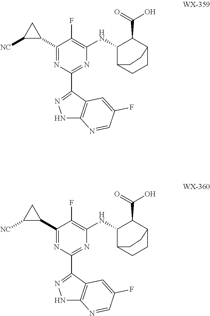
C1(C2CC2[NC])=NC(C2=NNC3=C2C=C(F)C=N3)=NC(NC2C3CCC(C2C(=O)O)CC3)=C1F.C1(C2CC2[NC])=NC(C2=NNC3=C2C=C(F)C=N3)=NC(NC2C3CCC(C2C(=O)O)CC3)=C1F
